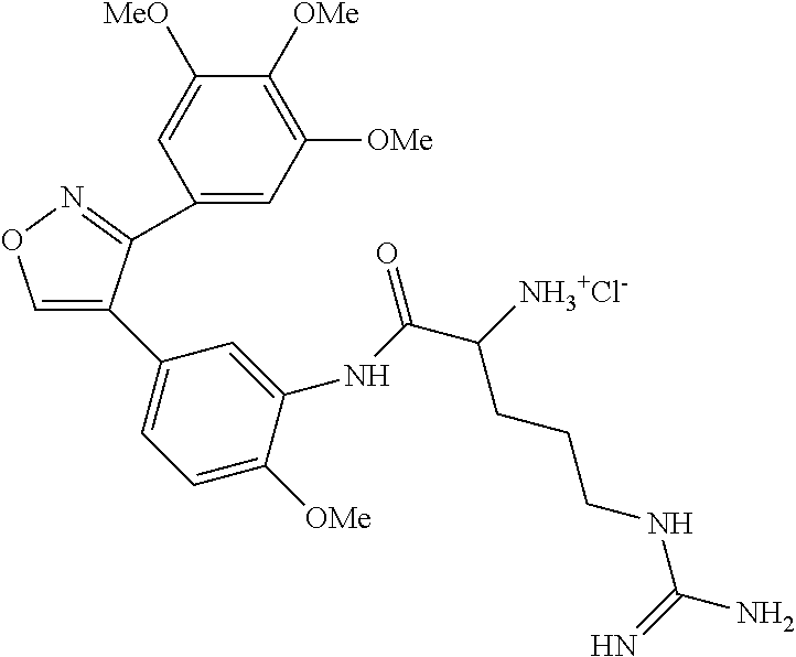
C1=C(C2=CC=C([OMe])C(NC(C([NH3+Cl-])CCCNC(=N)N)=O)=C2)C(C2=CC([OMe])=C([OMe])C([MeO])=C2)=NO1
